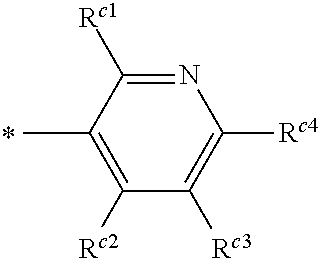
N1=C([Rc1])C(C)=C([Rc2])C([Rc3])=C1[Rc4]
